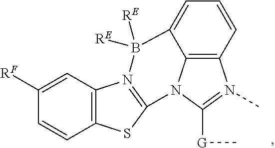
C12=C3C=CC=C1B([RE])([RE])N1=C(N2C([G]C)=N3C)SC2=C1C=C([RF])C=C2
